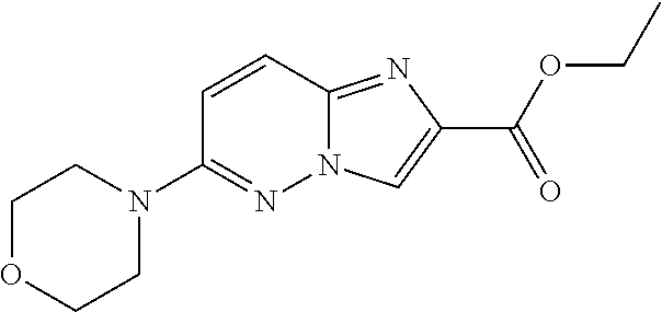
N12C(=NC(C(OCC)=O)=C1)C=CC(N1CCOCC1)=N2
